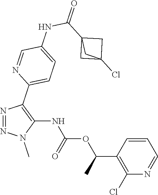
N1=NC(C2=CC=C(NC(C34CC(Cl)(C3)C4)=O)C=N2)=C(NC(OC(C2=C(Cl)N=CC=C2)C)=O)N1C
